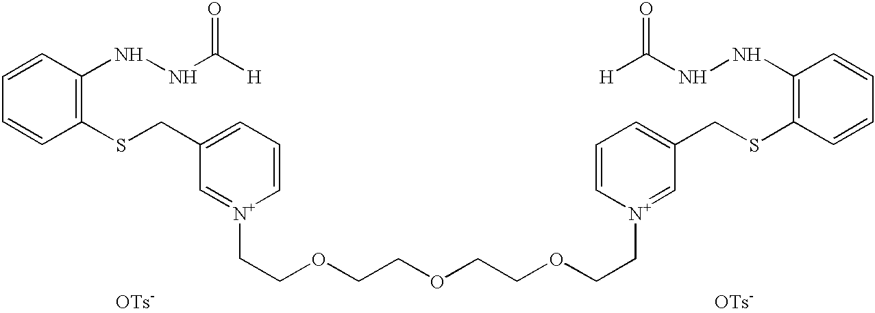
C1=CC(SCC2=CC=C[N+](CCOCCOCCOCC[N+]3=CC(CSC4=C(NNC([H])=O)C=CC=C4)=CC=C3)=C2)=C(NNC([H])=O)C=C1
